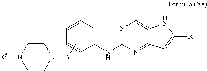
C1=CC=C(NC2=NC=C3C(=N2)C=C([R1])N3)C=C1.C1CN([Y]C)CCN1[R5]
